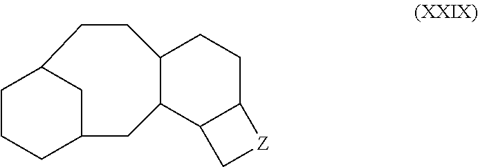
C1CC2CC(C1)CCC1C(C2)C2C(CC1)[Z]C2
